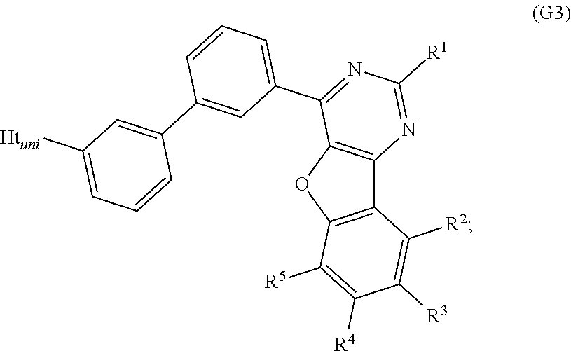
C12=C(OC3=C1N=C([R1])N=C3C1=CC=CC(C3=CC([Htuni])=CC=C3)=C1)C([R5])=C([R4])C([R3])=C2[R2]
